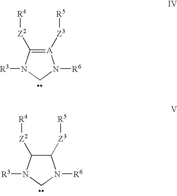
[A]1([Z3][R5])=C([Z2][R4])N([R3])CN1[R6].C1([Z3][R5])C([Z2][R4])N([R3])CN1[R6]
